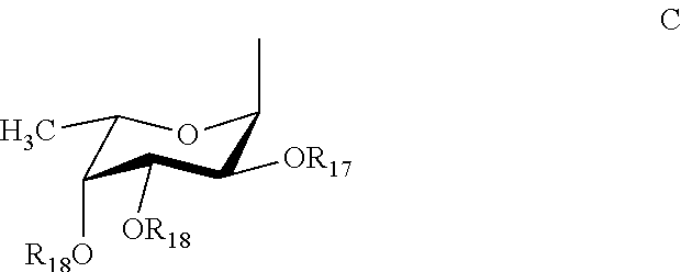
CC1C([R18O])C([OR18])C([OR17])C(C)O1
